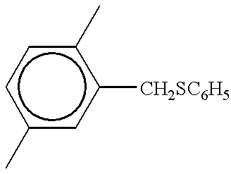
c1c(C)cc([CH2SC6H5])c(C)c1
